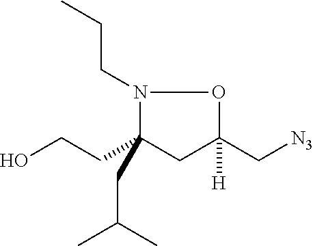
N1(CCC)C(CCO)(CC(C)C)CC([H])(C[N3])O1
